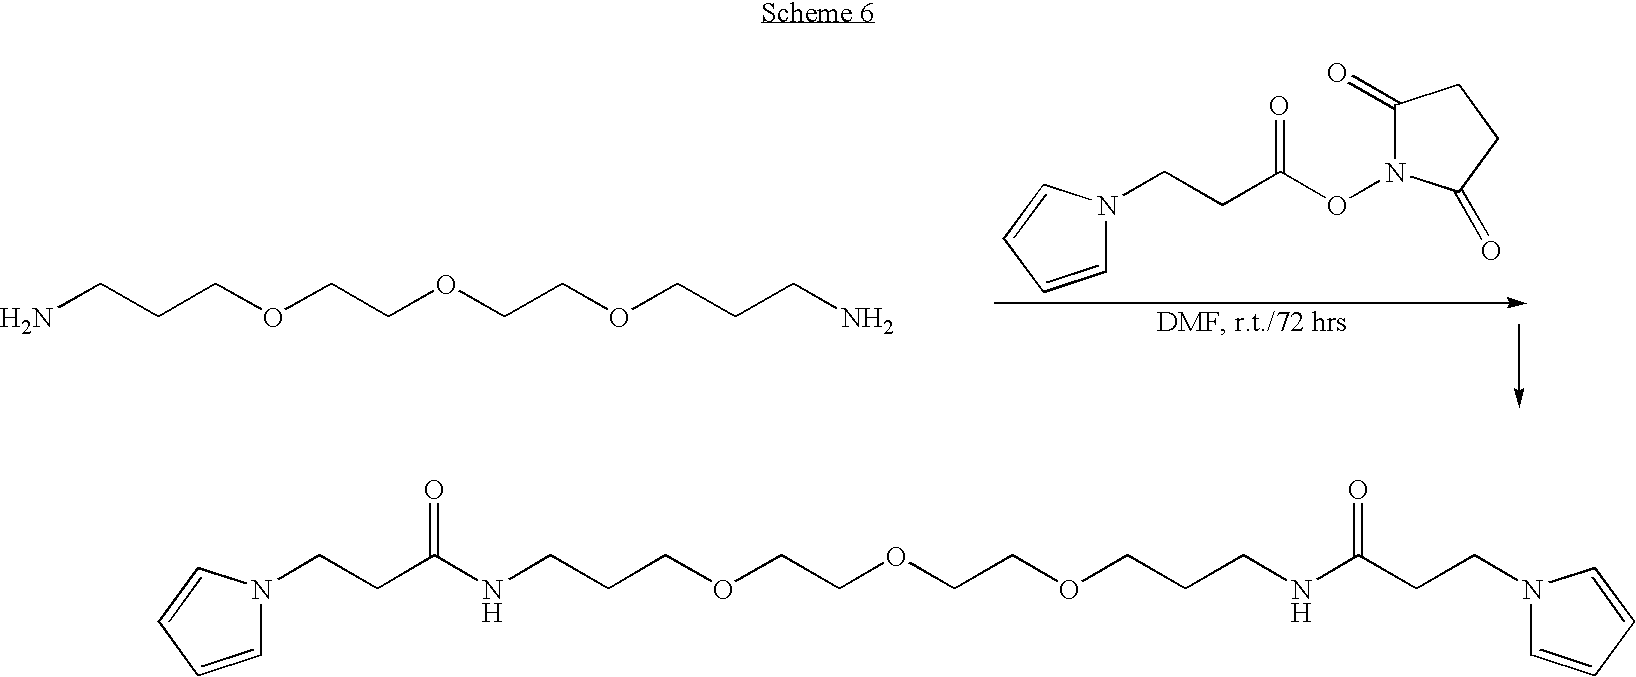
C1=CC=CN1CCC(ON1C(=O)CCC1=O)=O.NCCCOCCOCCOCCCN.C1=CC=CN1CCC(NCCCOCCOCCOCCCNC(CCN1C=CC=C1)=O)=O
